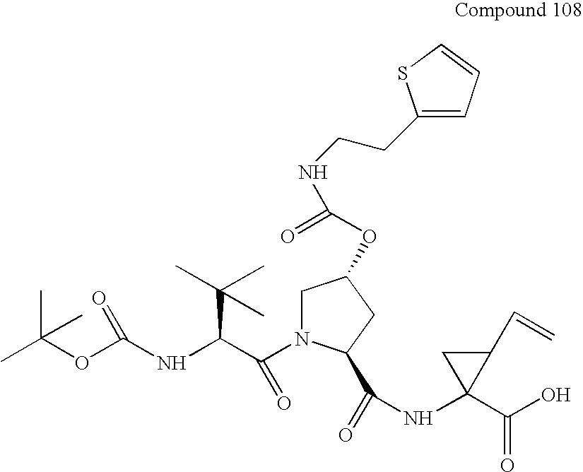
CC(OC(NC(C(=O)N1CC(OC(=O)NCCC2=CC=CS2)CC1C(=O)NC1(C(O)=O)C(C=C)C1)C(C)(C)C)=O)(C)C
